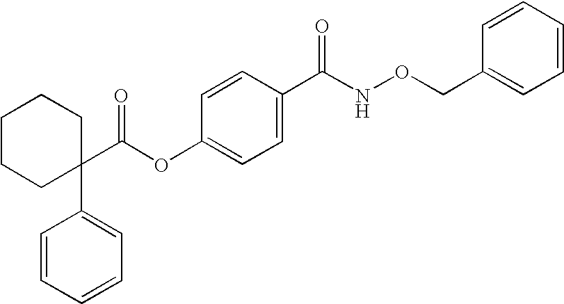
C1=CC(C(NOCC2=CC=CC=C2)=O)=CC=C1OC(C1(C2=CC=CC=C2)CCCCC1)=O
